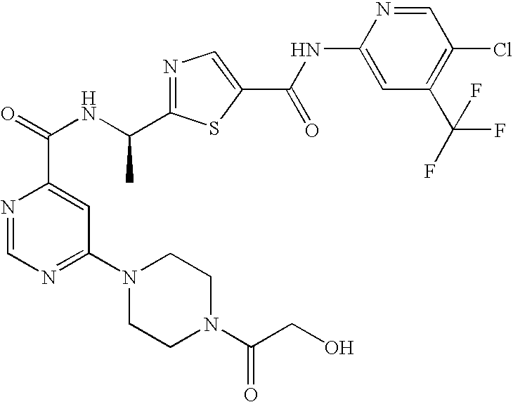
N1=C(C(NC(=O)C2=CC(N3CCN(C(CO)=O)CC3)=NC=N2)C)SC(C(NC2=CC(C(F)(F)F)=C(Cl)C=N2)=O)=C1
